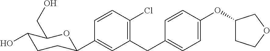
C1=CC(Cl)=C(CC2=CC=C(OC3CCOC3)C=C2)C=C1C1CCC(O)C(CO)O1
